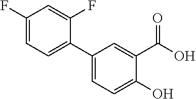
C1(O)=CC=C(C2=CC=C(F)C=C2F)C=C1C(O)=O
